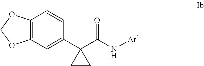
C12=C(C=C(C3(C(N[Ar1])=O)CC3)C=C1)OCO2
